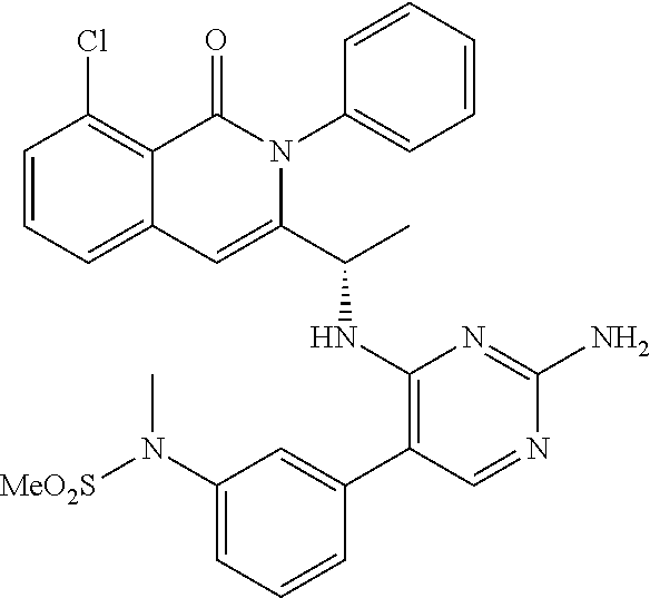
C1=CC=C2C(=C1Cl)C(=O)N(C1=CC=CC=C1)C(C(C)NC1=C(C3=CC(N([MeO2S])C)=CC=C3)C=NC(N)=N1)=C2
